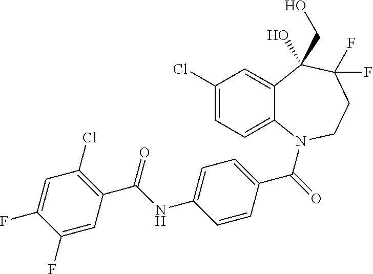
C12=CC(Cl)=CC=C1N(C(=O)C1=CC=C(NC(C3=C(Cl)C=C(F)C(F)=C3)=O)C=C1)CCC(F)(F)C2(CO)O
